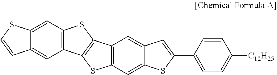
C12=CC3=C(C=C1C=CS2)C1=C(S3)C2=C(S1)C=C1C(=C2)C=C(C2=CC=C([C12H25])C=C2)S1
